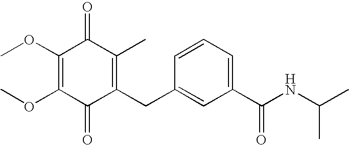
C1(=O)C(CC2=CC(C(NC(C)C)=O)=CC=C2)=C(C)C(=O)C(OC)=C1OC
